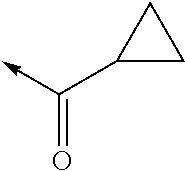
C<-C(C1CC1)=O
